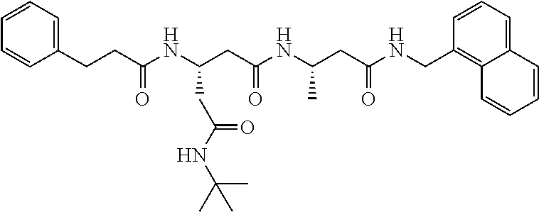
N(C(C)(C)C)C(CC(NC(CCC1=CC=CC=C1)=O)CC(NC(CC(NCC1=C2C(=CC=C1)C=CC=C2)=O)C)=O)=O
